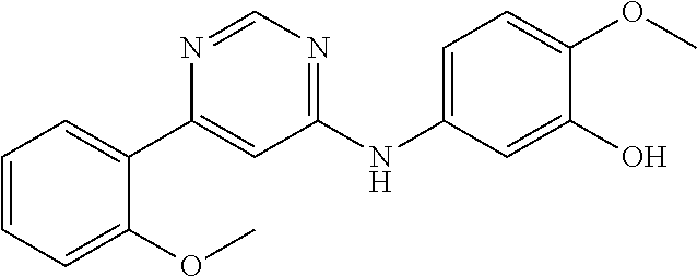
C1(C2=CC=CC=C2OC)=CC(NC2=CC=C(OC)C(O)=C2)=NC=N1
